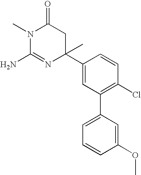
N1(C)C(N)=NC(C)(C2=CC(C3=CC=CC(OC)=C3)=C(Cl)C=C2)CC1=O
